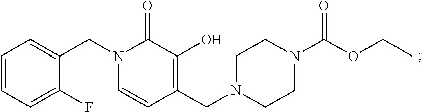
C1=CC=C(F)C(CN2C=CC(CN3CCN(C(OCC)=O)CC3)=C(O)C2=O)=C1
